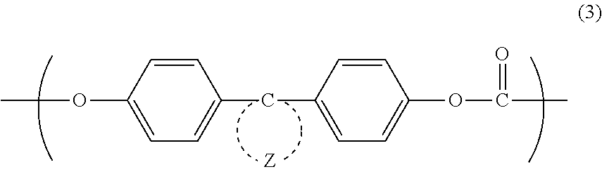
C1=CC(OC)=CC=C1CC1=CC=C(OC(=O)C)C=C1
